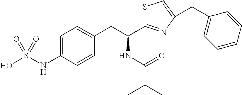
C(CC1=CC=C(NS(O)(=O)=O)C=C1)(NC(=O)C(C)(C)C)C1=NC(CC2=CC=CC=C2)=CS1
